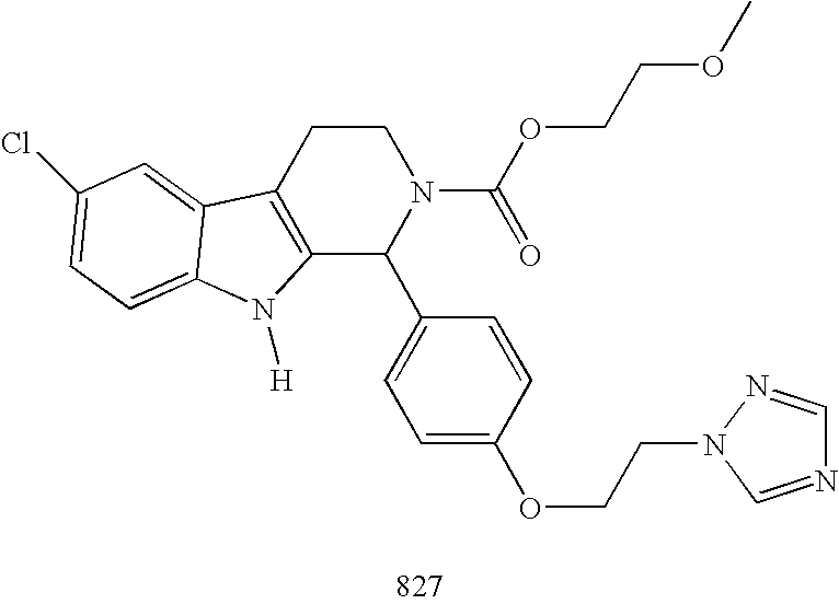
C12=C(CCN(C(OCCOC)=O)C1C1=CC=C(OCCN3C=NC=N3)C=C1)C1=CC(Cl)=CC=C1N2[H]
